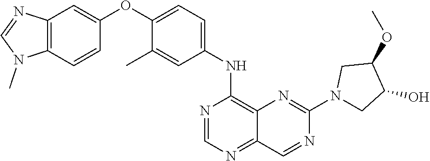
C12=C(C=CC(OC3=CC=C(NC4=C5C(=NC=N4)C=NC(N4CC(O)C(OC)C4)=N5)C=C3C)=C1)N(C)C=N2
